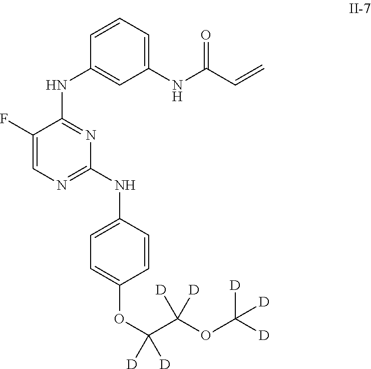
C1(F)=CN=C(NC2=CC=C(OC([D])([D])C(OC([D])([D])[D])([D])[D])C=C2)N=C1NC1=CC(NC(C=C)=O)=CC=C1
